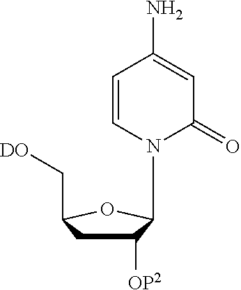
C1=CN(C2C([OP2])CC(C[DO])O2)C(=O)C=C1N
